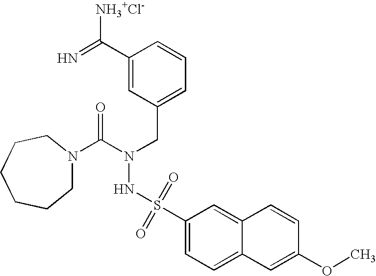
C1N(C(N(CC2=CC=CC(C(=N)[NH3+Cl-])=C2)NS(=O)(=O)C2=CC=C3C(=C2)C=CC(OC)=C3)=O)CCCCC1
